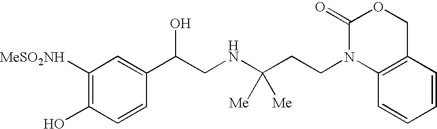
C1([MeSO2NH])=C(O)C=CC(C(CNC(CCN2C3=C(C=CC=C3)COC2=O)([Me])[Me])O)=C1
